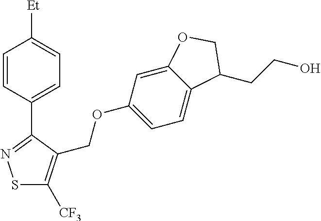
S1C([CF3])=C(COC2=CC=C3C(=C2)OCC3CCO)C(C2=CC=C([Et])C=C2)=N1
